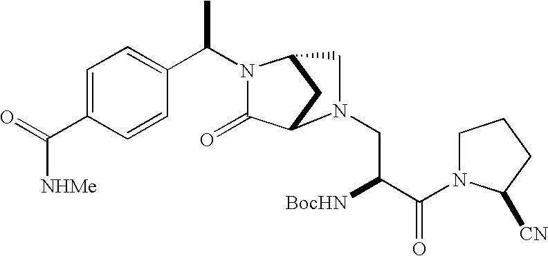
C1=C(C(=O)[NHMe])C=CC(C(N2C(=O)C3CC2CN3CC([BocHN])C(=O)N2CCCC2[CN])C)=C1
